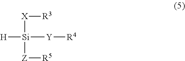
[X]([R3])[Si]([H])([Y][R4])[Z][R5]
